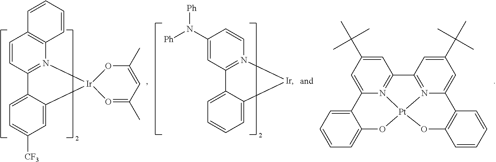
C1=CC2=N(C3=C1C=CC=C3)[Ir]1(C3=CC([CF3])=CC=C23)O=C(C)C=C(C)O1.C1(N([Ph])[Ph])=CC2=N(C=C1)[Ir]C1=CC=CC=C21.C1=CC=C2C(=C1)C1=CC(C(C)(C)C)=CC3=N1[Pt]1(N4=C3C=C(C(C)(C)C)C=C4C3=C(C=CC=C3)O1)O2
